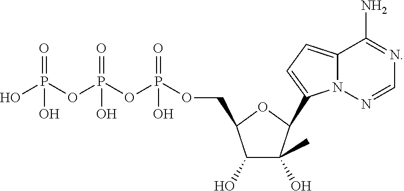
C1(O)C(C)(O)C(C2=CC=C3N2N=CN=C3N)OC1COP(=O)(O)OP(=O)(O)OP(O)(=O)O
